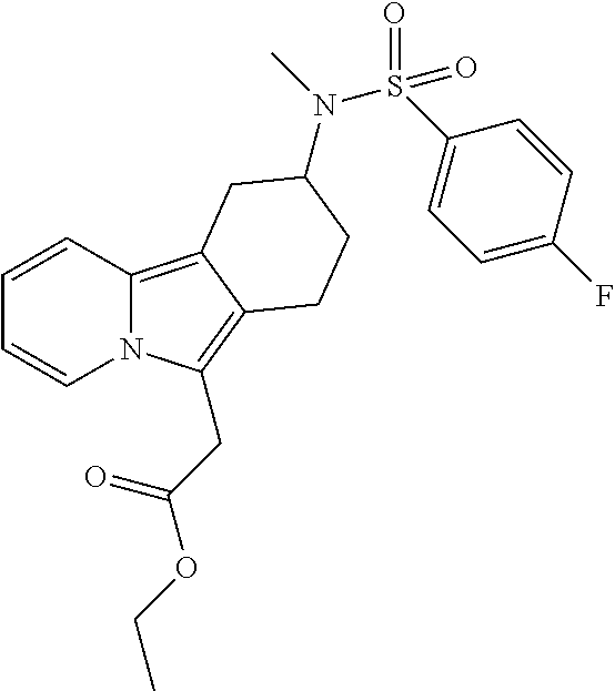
N12C(=C3C(=C1CC(=O)OCC)CCC(N(S(=O)(C1=CC=C(F)C=C1)=O)C)C3)C=CC=C2
